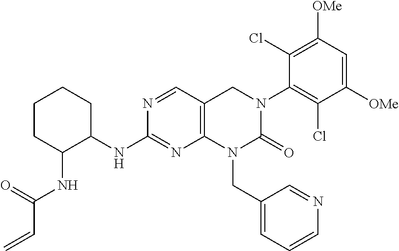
C1C(NC(C=C)=O)C(NC2=NC3=C(C=N2)CN(C2=C(Cl)C([OMe])=CC([OMe])=C2Cl)C(=O)N3CC2=CC=CN=C2)CCC1
